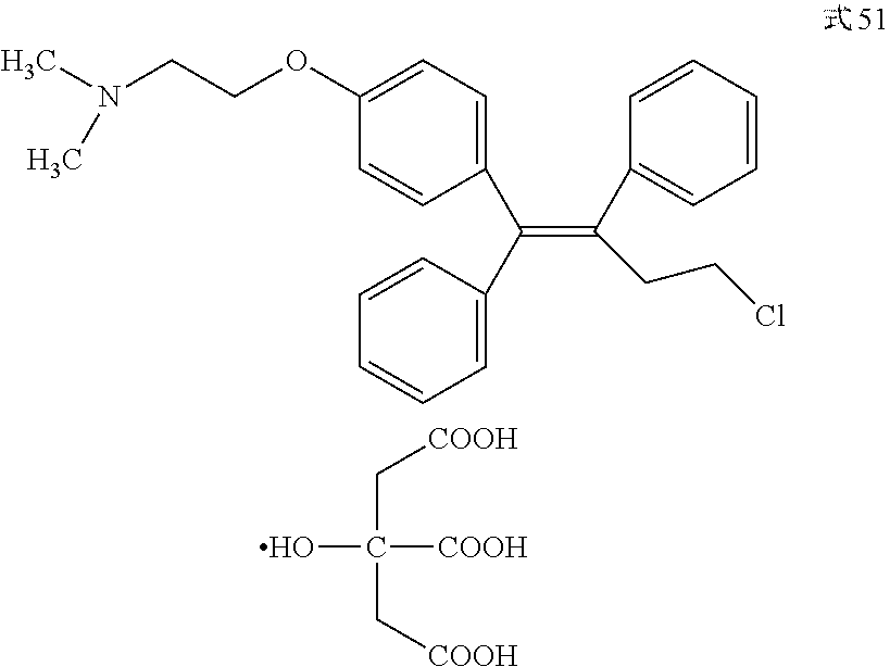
C1(C(C2=CC=CC=C2)=C(C2=CC=CC=C2)CCCl)=CC=C(OCCN(C)C)C=C1.OC([COOH])(C[COOH])C[COOH]
